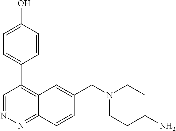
C1=C(O)C=CC(C2=C3C(=NN=C2)C=CC(CN2CCC(N)CC2)=C3)=C1
